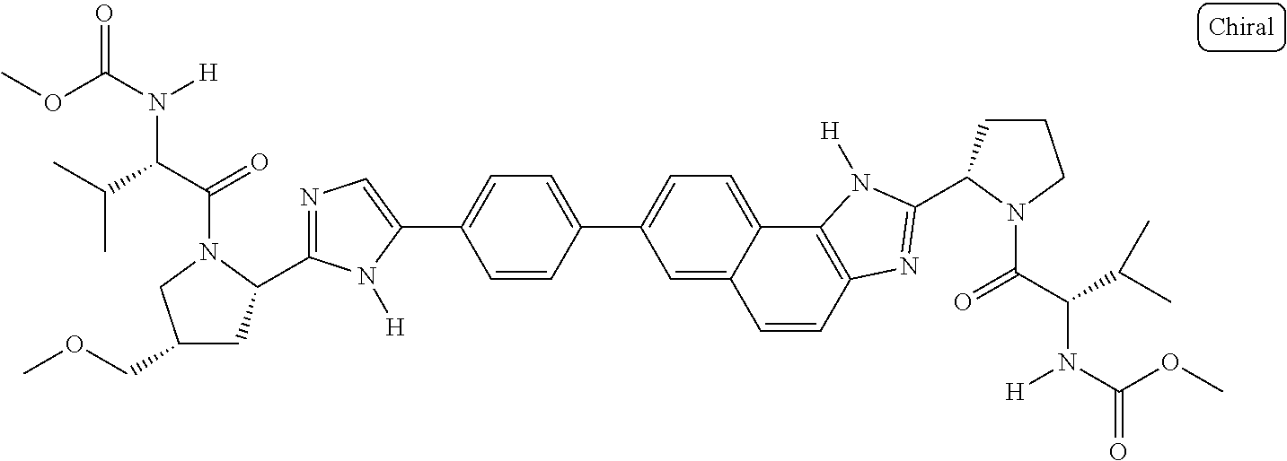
C1(C2=CN=C(C3CC(COC)CN3C(C(C(C)C)N(C(OC)=O)[H])=O)N2[H])=CC=C(C2=CC=C3C(=C2)C=CC2=C3N([H])C(C3CCCN3C(C(C(C)C)N(C(OC)=O)[H])=O)=N2)C=C1
